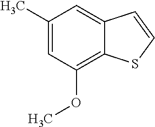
C1(C)=CC(OC)=C2C(=C1)C=CS2
